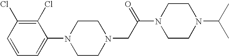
C1(Cl)=C(Cl)C=CC=C1N1CCN(CC(N2CCN(C(C)C)CC2)=O)CC1
